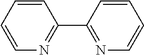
C1=CC(C2=NC=CC=C2)=NC=C1
